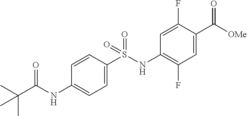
C1=CC(S(NC2=C(F)C=C(C([OMe])=O)C(F)=C2)(=O)=O)=CC=C1NC(C(C)(C)C)=O
